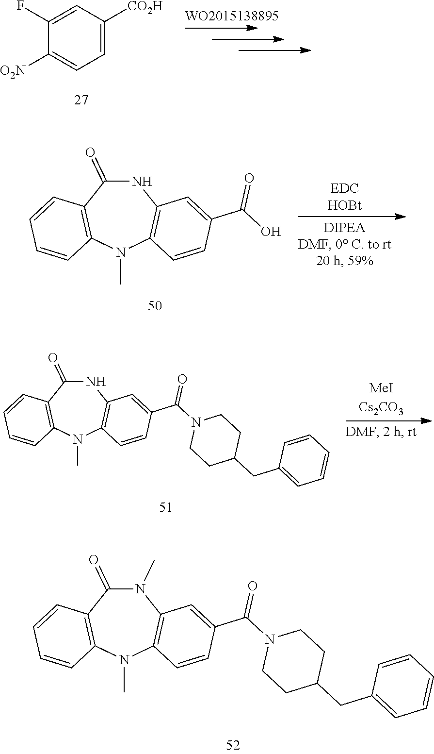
C1=C([CO2H])C=C(F)C([O2N])=C1.N1C(=O)C2=C(N(C)C3=C1C=C(C(O)=O)C=C3)C=CC=C2.N1C(=O)C2=C(N(C)C3=C1C=C(C(N1CCC(CC4=CC=CC=C4)CC1)=O)C=C3)C=CC=C2.N1(C)C(=O)C2=C(N(C)C3=C1C=C(C(N1CCC(CC4=CC=CC=C4)CC1)=O)C=C3)C=CC=C2
